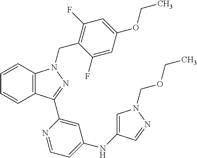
C12=C(C(C3=CC(NC4=CN(COCC)N=C4)=CC=N3)=NN1CC1=C(F)C=C(OCC)C=C1F)C=CC=C2
